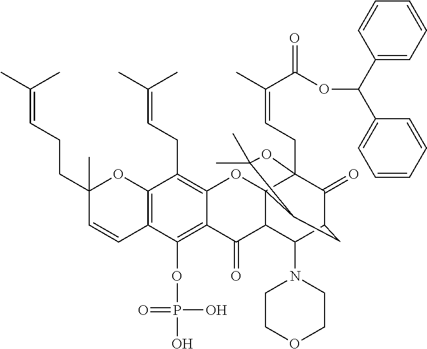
C12=C(OP(O)(=O)O)C3=C(C(CC=C(C)C)=C1OC14C(C2=O)C(N2CCOCC2)C2C(=O)C1(CC=C(C)C(=O)OC(C1=CC=CC=C1)C1=CC=CC=C1)OC(C)(C)C4C2)OC(C)(CCC=C(C)C)C=C3
